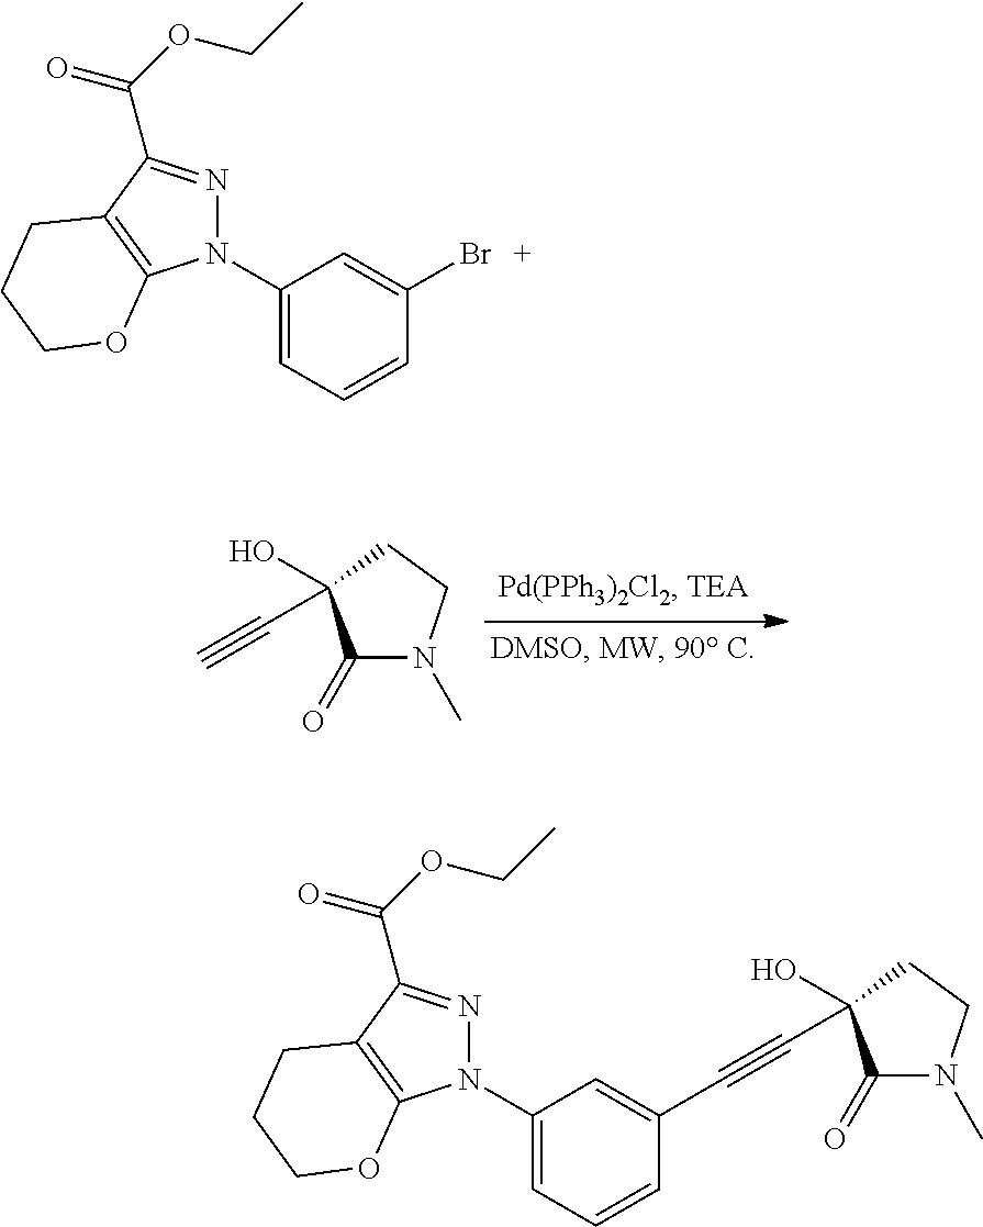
N1(C2=CC=CC(Br)=C2)N=C(C(OCC)=O)C2=C1OCCC2.C1(=O)N(C)CCC1(O)C#C.C1(C#CC2(O)C(=O)N(C)CC2)=CC(N2N=C(C(=O)OCC)C3=C2OCCC3)=CC=C1
